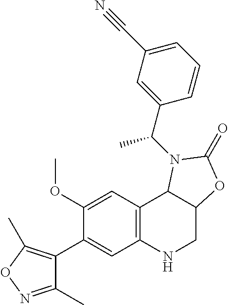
C1(OC)=CC2=C(C=C1C1=C(C)ON=C1C)NCC1C2N(C(C2=CC(C#N)=CC=C2)C)C(=O)O1
